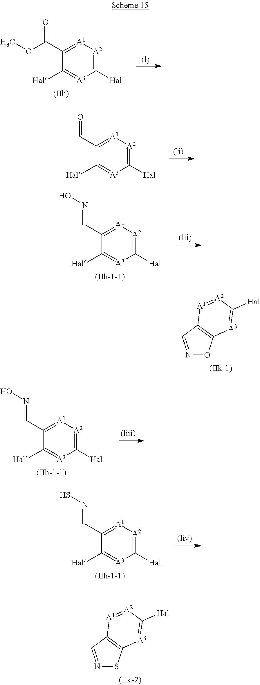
N1=CC2=C(O1)[A3]=C([Hal])[A2]=[A1]2.N1=CC2=C(S1)[A3]=C([Hal])[A2]=[A1]2.O(C(C1=[A1][A2]=C([Hal])[A3]=C1[Hal])=O)C.[(l)].C1(C=O)=[A1][A2]=C([Hal])[A3]=C1[Hal].C1(C=NO)=[A1][A2]=C([Hal])[A3]=C1[Hal].C1(C=NO)=[A1][A2]=C([Hal])[A3]=C1[Hal].C1(C=NS)=[A1][A2]=C([Hal])[A3]=C1[Hal]
